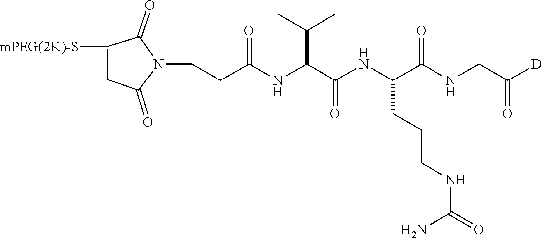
C1([mPEG(2K)-S])CC(=O)N(CCC(NC(C(NC(C(NCC([D])=O)=O)CCCNC(=O)N)=O)C(C)C)=O)C1=O
